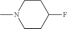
C1CC(F)CCN1C
